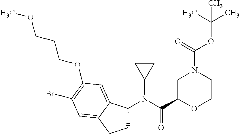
C1(N(C(C2OCCN(C(OC(C)(C)C)=O)C2)=O)C2CC2)CCC2=CC(Br)=C(OCCCOC)C=C12
